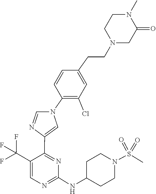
C1=CC(CCN2CC(=O)N(C)CC2)=CC(Cl)=C1N1C=NC(C2=NC(NC3CCN(S(=O)(=O)C)CC3)=NC=C2C(F)(F)F)=C1
